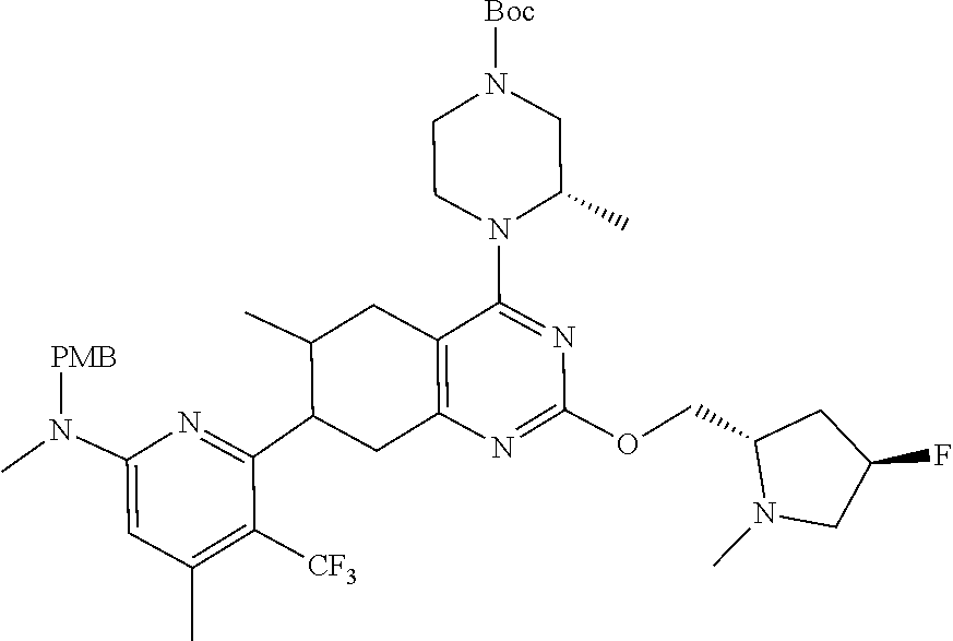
N(C)(C1=CC(C)=C([CF3])C(C2CC3=C(C(N4CCN([Boc])CC4C)=NC(OCC4CC(F)CN4C)=N3)CC2C)=N1)[PMB]
